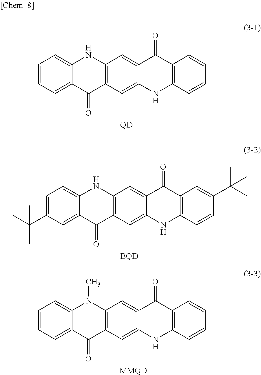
C1=CC=C2C(=C1)NC1=C(C2=O)C=C2C(=C1)C(=O)C1=C(N2)C=CC=C1.[QD].C1=C(C(C)(C)C)C=C2C(=C1)NC1=C(C2=O)C=C2C(=C1)C(=O)C1=C(N2)C=CC(C(C)(C)C)=C1.[BQD].C1=CC=C2C(=C1)N(C)C1=C(C2=O)C=C2C(=C1)C(=O)C1=C(N2)C=CC=C1.[MMQD]
